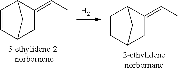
[H2].C1=CC2CC(=CC)C1C2.C1CC2CC(=CC)C1C2
